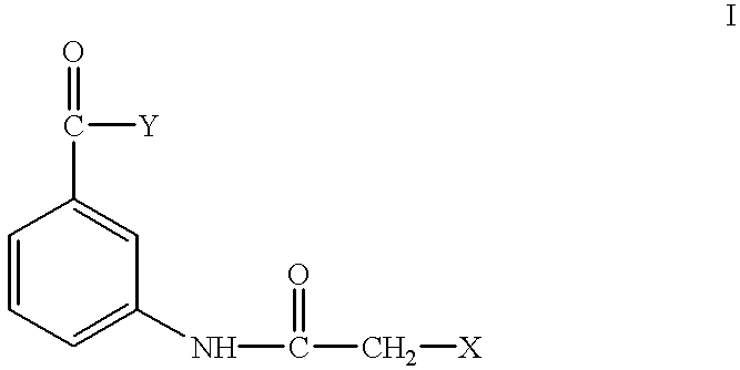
C(C1=CC(NC(C[X])=O)=CC=C1)([Y])=O
